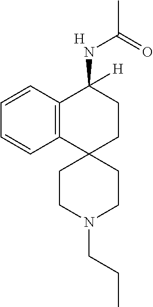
C12=C(C=CC=C1)C(NC(C)=O)([H])CCC21CCN(CCC)CC1.[H]
